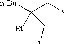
C(C*)([n-Bu])(C*)[Et]
